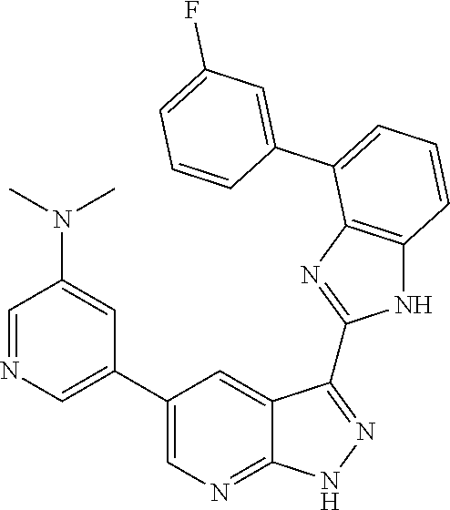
C1=C(C2=CC=CC3=C2N=C(C2=NNC4=NC=C(C5=CN=CC(N(C)C)=C5)C=C42)N3)C=CC=C1F
